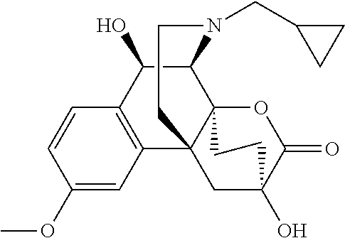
C1(OC)=CC2=C(C=C1)C(O)C1C34C2(CC(O)(C(=O)O3)CC4)CCN1CC1CC1
